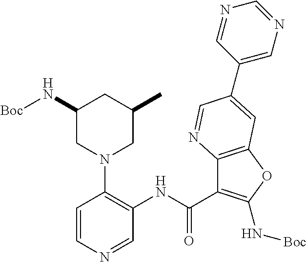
C1(N[Boc])CN(C2=C(NC(C3=C(N[Boc])OC4=C3N=CC(C3=CN=CN=C3)=C4)=O)C=NC=C2)CC(C)C1
